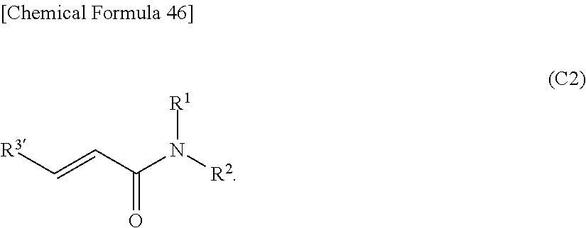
[R3]C=CC(N([R2])[R1])=O
